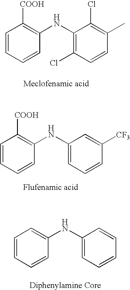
C1=CC=CC(NC2=C(Cl)C=CC(C)=C2Cl)=C1[COOH].C1=CC=CC(NC2=CC=CC([CF3])=C2)=C1[COOH].C1=CC=CC(NC2=CC=CC=C2)=C1
